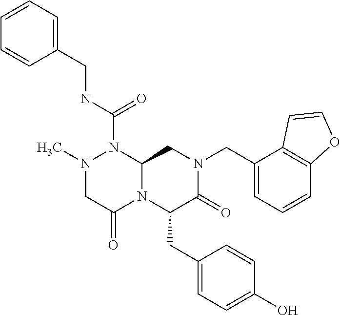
N1(C)CC(=O)N2C(N1C(NCC1=CC=CC=C1)=O)CN(CC1=CC=CC3=C1C=CO3)C(=O)C2CC1=CC=C(O)C=C1
